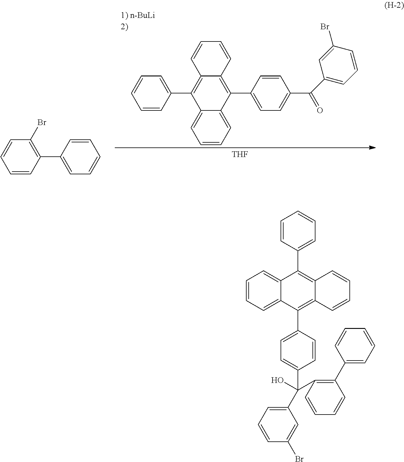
C1=CC(C2=CC=CC=C2)=C(Br)C=C1.C1=CC=C2C(=C1)C(C1=CC=CC=C1)=C1C(=C2C2=CC=C(C(C3=CC=CC(Br)=C3)=O)C=C2)C=CC=C1.[THF].C1=CC=C2C(=C1)C(C1=CC=CC=C1)=C1C(=C2C2=CC=C(C(C3=CC=CC(Br)=C3)(O)C3=C(C4=CC=CC=C4)C=CC=C3)C=C2)C=CC=C1
